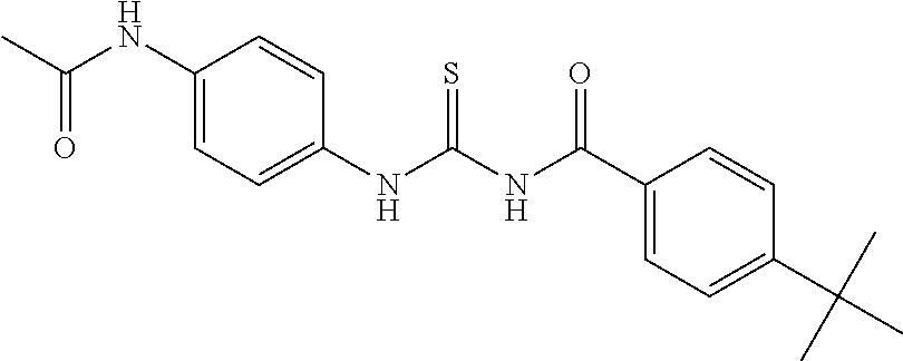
CC(NC1=CC=C(NC(NC(C2=CC=C(C(C)(C)C)C=C2)=O)=S)C=C1)=O
